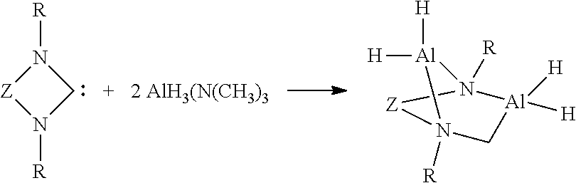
[H][Al]1([H])N2([R])[Al]([H])([H])CN1([R])[Z]2.N1([R])CN([R])[Z]1
